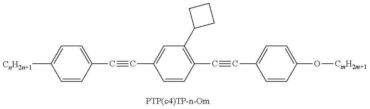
C1=CC(C#CC2=CC(C3CCC3)=C(C#CC3=CC=C(O[CmH2m+1])C=C3)C=C2)=CC=C1[CnH2n+1]
